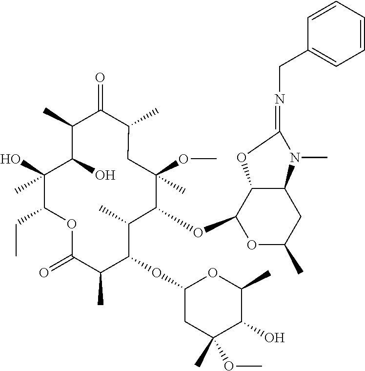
C1C(C)(OC)C(OC2OC(C)CC3C2OC(=NCC2=CC=CC=C2)N3C)C(C)C(OC2CC(C)(OC)C(O)C(C)O2)C(C)C(=O)OC(CC)C(O)(C)C(O)C(C)C(=O)C1C
